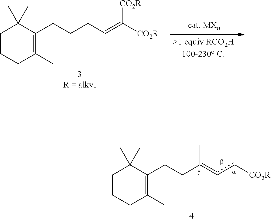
C1CCC(C)=C(CCC(C=C([CO2R])[CO2R])C)C1(C)C.C1CCC(C)=C(CCC(=cc[CO2R])C)C1(C)C
